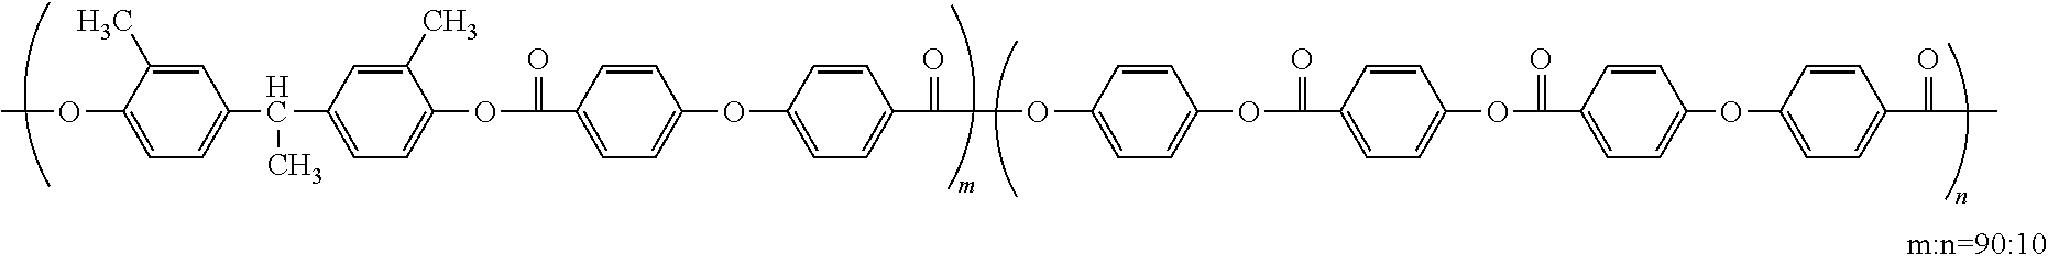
COC1=CC=C(C(C2=CC=C(OC(=O)C3=CC=C(OC4=CC=C(C(=O)OC5=CC=C(OC(=O)C6=CC=C(OC(=O)C7=CC=C(OC8=CC=C(C(=O)C)C=C8)C=C7)C=C6)C=C5)C=C4)C=C3)C(C)=C2)C)C=C1C
